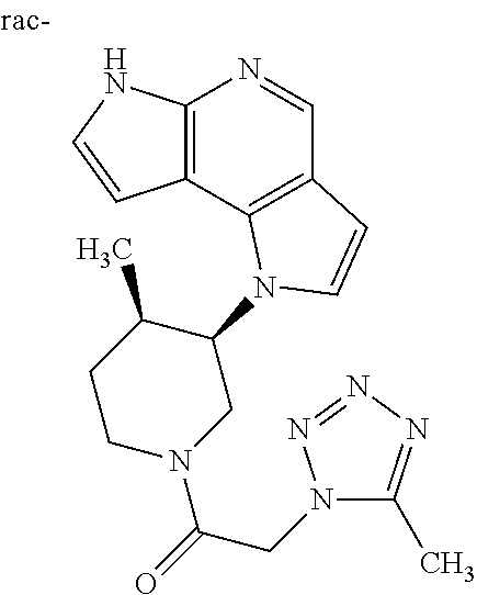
C12=C(C3=C(C=N1)C=CN3C1C(C)CCN(C(=O)CN3C(C)=NN=N3)C1)C=CN2
